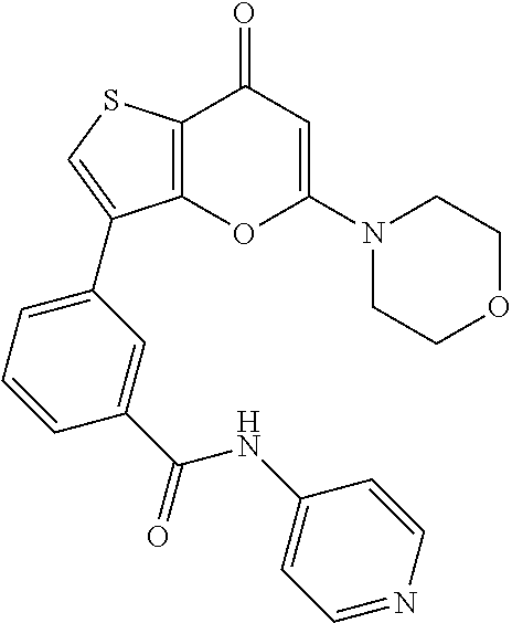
C12=C(SC=C1C1=CC=CC(C(=O)NC3=CC=NC=C3)=C1)C(=O)C=C(N1CCOCC1)O2
